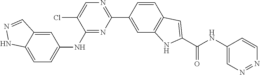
N1=C(NC2=CC=C3C(=C2)C=NN3)C(Cl)=CN=C1C1=CC2=C(C=C1)C=C(C(NC1=CN=NC=C1)=O)N2
